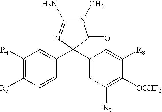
C1([R4])=C([R5])C=CC(C2(C3=CC([R7])=C([OCHF2])C([R8])=C3)N=C(N)N(C)C2=O)=C1
